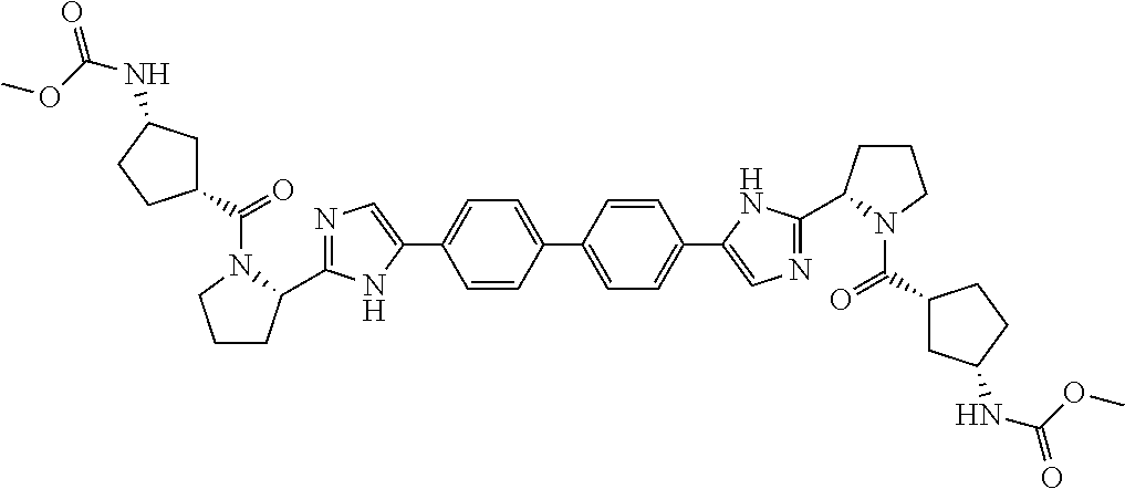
C1=CC(C2=CC=C(C3=CN=C(C4CCCN4C(C4CC(NC(OC)=O)CC4)=O)N3)C=C2)=CC=C1C1=CN=C(C2CCCN2C(C2CC(NC(OC)=O)CC2)=O)N1
